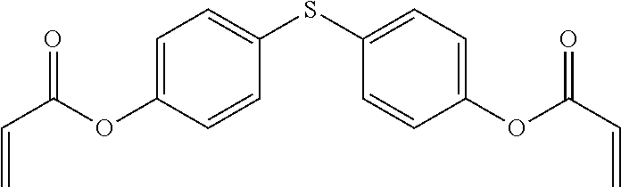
C1=C(SC2=CC=C(OC(C=C)=O)C=C2)C=CC(OC(C=C)=O)=C1
